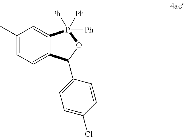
C1=C2C(=CC=C1C)C(C1=CC=C(Cl)C=C1)OP2([Ph])([Ph])[Ph]
